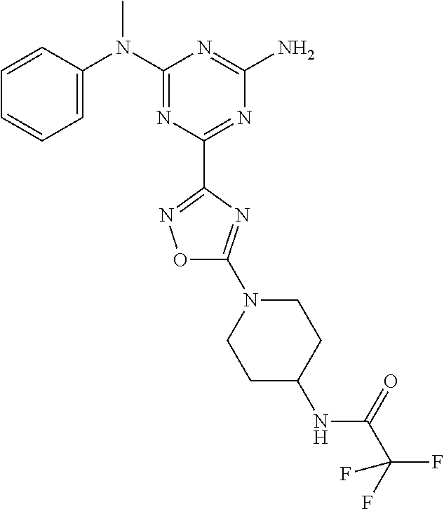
C1=CC(N(C2=NC(C3=NOC(N4CCC(NC(C(F)(F)F)=O)CC4)=N3)=NC(N)=N2)C)=CC=C1
